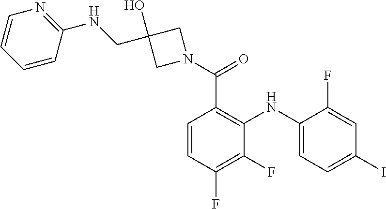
C1=C(F)C(NC2=C(C(N3CC(O)(CNC4=NC=CC=C4)C3)=O)C=CC(F)=C2F)=CC=C1I
